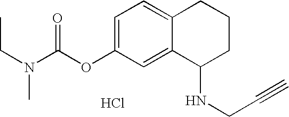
CCN(C(OC1=CC=C2C(=C1)C(NCC#C)CCC2)=O)C.Cl
